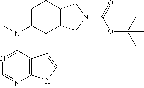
N1=C(N(C2CCC3C(C2)CN(C(=O)OC(C)(C)C)C3)C)C2=C(N=C1)NC=C2
